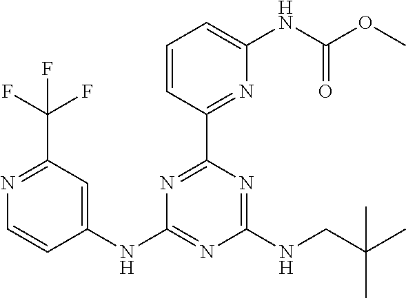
C1(NC2=NC(NCC(C)(C)C)=NC(C3=NC(NC(OC)=O)=CC=C3)=N2)=CC(C(F)(F)F)=NC=C1
